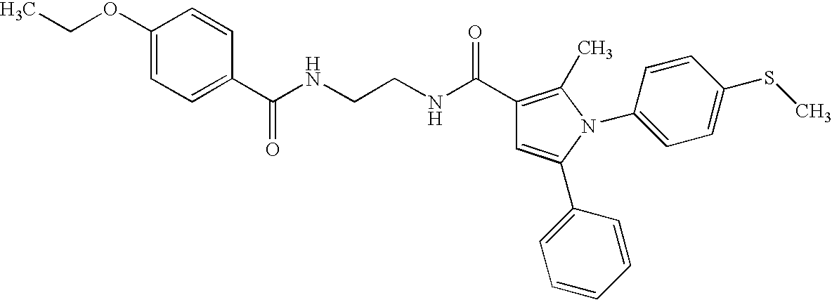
C1(C(NCCNC(C2=CC=C(OCC)C=C2)=O)=O)=C(C)N(C2=CC=C(SC)C=C2)C(C2=CC=CC=C2)=C1
